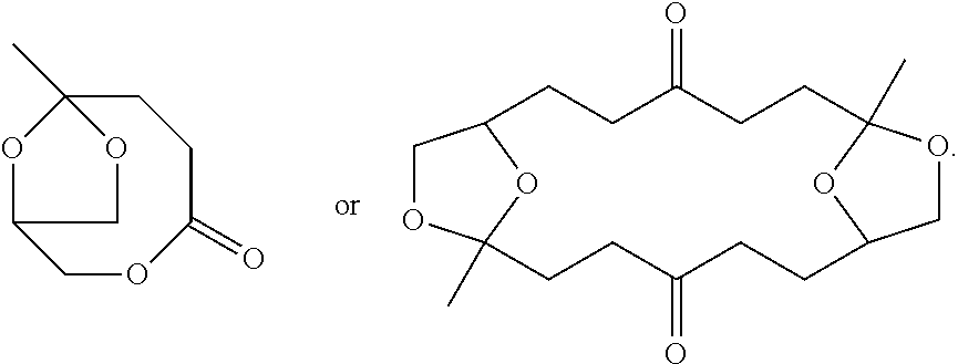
C1OC(=O)CCC2(C)OC1CO2.C1OC2(C)OC1CCC(=O)CCC1(C)OCC(O1)CCC(=O)CC2
